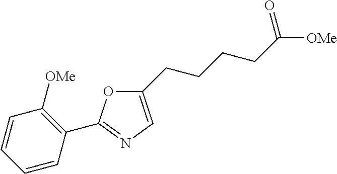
O1C(C2=C([OMe])C=CC=C2)=NC=C1CCCCC(=O)[OMe]
